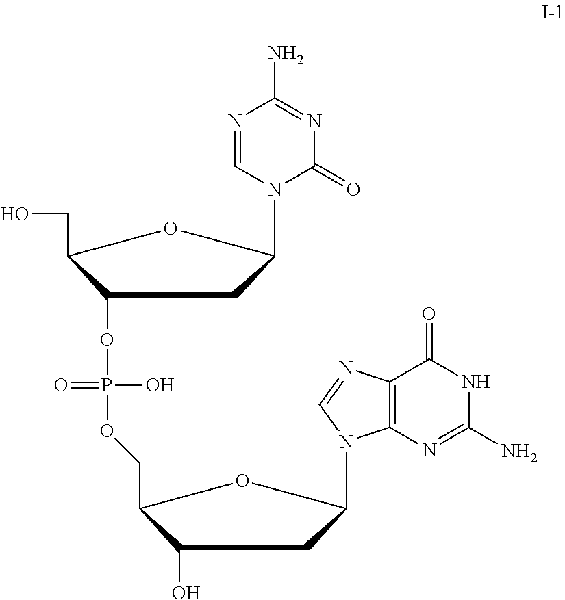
C1(OP(OCC2C(O)CC(N3C4=C(N=C3)C(=O)NC(N)=N4)O2)(O)=O)C(CO)OC(N2C(=O)N=C(N)N=C2)C1
